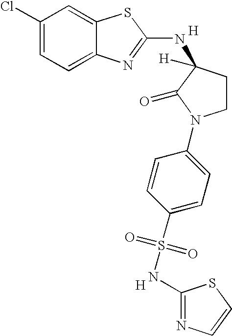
C1(Cl)=CC=C2C(=C1)SC(NC1([H])C(=O)N(C3=CC=C(S(=O)(=O)NC4=NC=CS4)C=C3)CC1)=N2.[H].[H]
